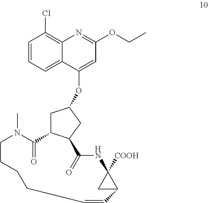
C1=CC=C2C(=C1Cl)N=C(OCC)C=C2OC1CC2C(C1)C(=O)NC1([COOH])CC1C=CCCCCN(C)C2=O
